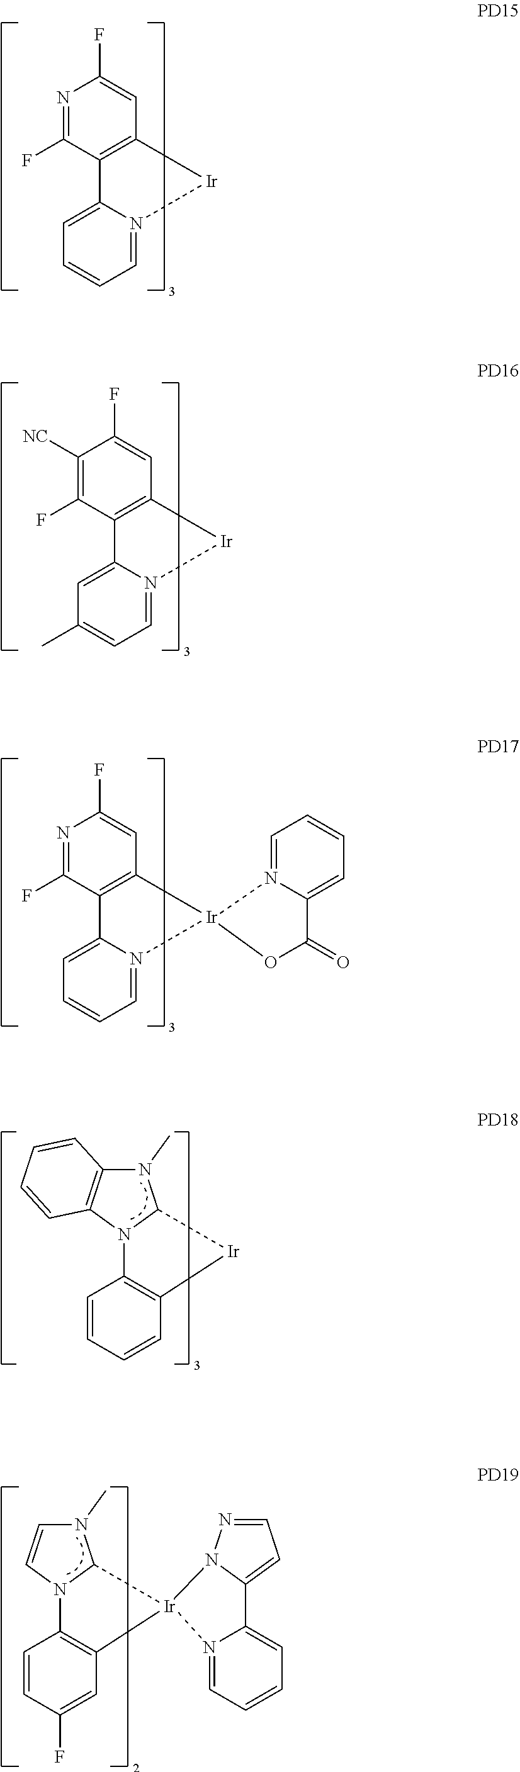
N1=C(F)C2=C(C=C1F)[Ir]N1=CC=CC=C21.C1([NC])=C(F)C2=C(C=C1F)[Ir]N1=CC=C(C)C=C21.N1=C(F)C2=C(C=C1F)[Ir]1(N3=CC=CC=C23)N2=CC=CC=C2C(=O)O1.C1=CC=CC2=C1N1C(N(C)C3=C1C=CC=C3)[Ir]2.C1=CC(F)=CC2=C1N1C(N(C)C=C1)[Ir]21N2=CC=CC=C2C2=CC=NN12
